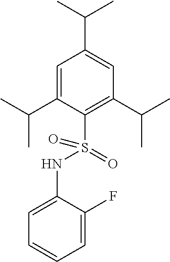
C1=C(C(C)C)C(S(=O)(NC2=CC=CC=C2F)=O)=C(C(C)C)C=C1C(C)C
